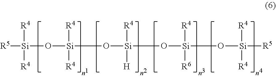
[R5][Si](O[Si]([R4])([R4])O[Si](O[Si](O[Si]([R5])([R4])[R4])([R4])[R6])([R4])[H])([R4])[R4]
